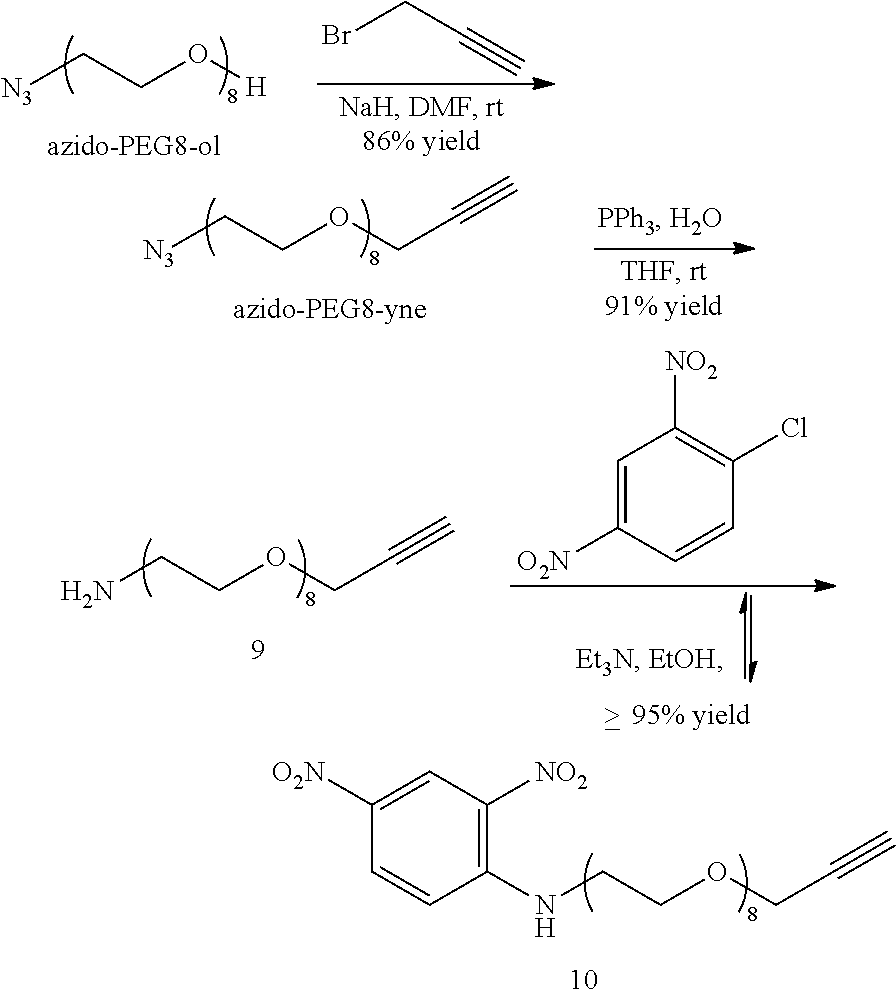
[N3]CCO[H].BrCC#C.[N3]CCOCC#C.NCCOCC#C.C1=C([O2N])C=CC(Cl)=C1[NO2].C1(NCCOCC#C)=C([NO2])C=C([O2N])C=C1
